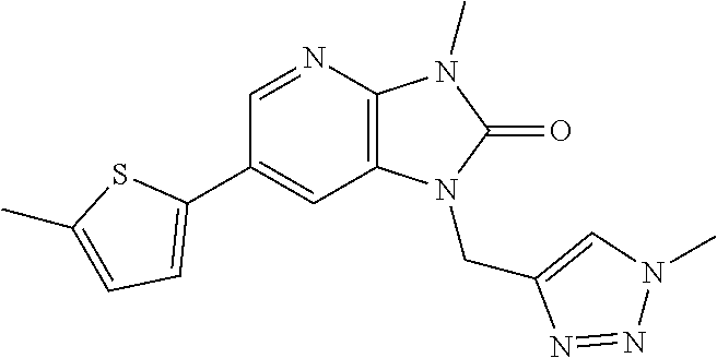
C1(C2=CC=C(C)S2)=CC2=C(N=C1)N(C)C(=O)N2CC1=CN(C)N=N1
